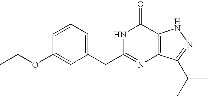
C1=C(CC2=NC3=C(C(=O)N2)NN=C3C(C)C)C=C(OCC)C=C1
